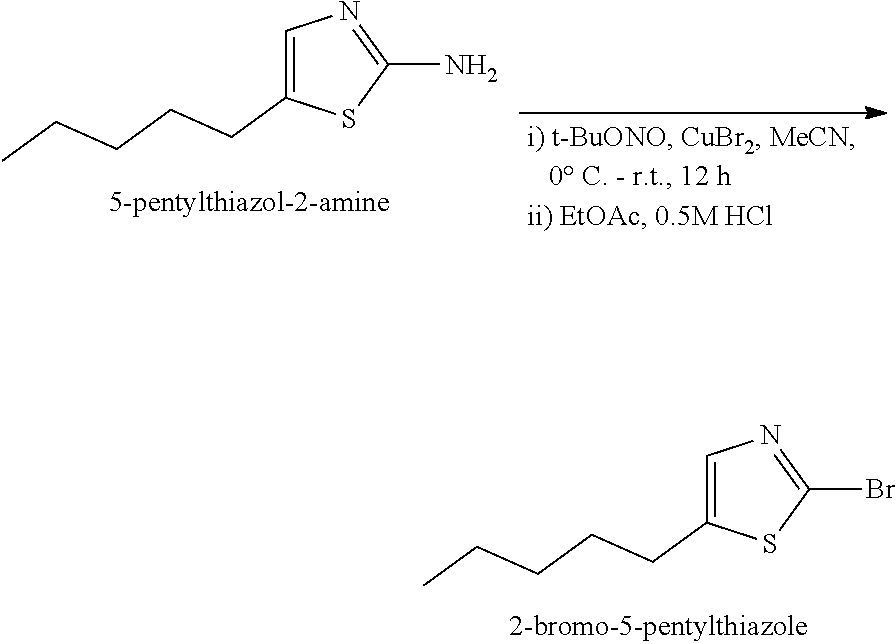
C1=C(CCCCC)SC(Br)=N1.C1=C(CCCCC)SC(N)=N1
